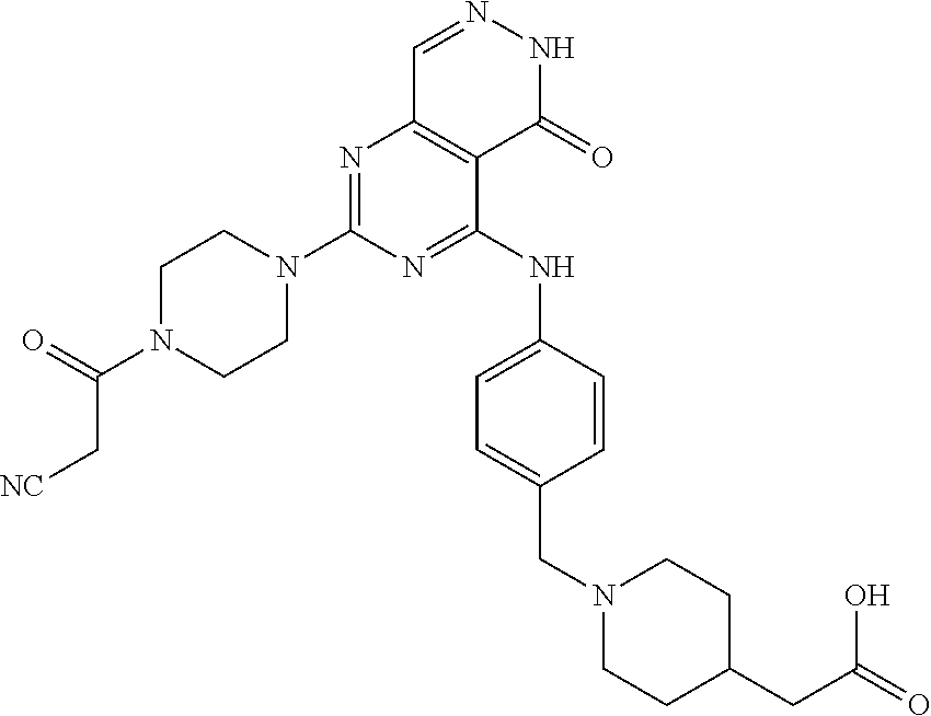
C1N(C2=NC3=C(C(NC4=CC=C(CN5CCC(CC(=O)O)CC5)C=C4)=N2)C(=O)NN=C3)CCN(C(=O)C[NC])C1
